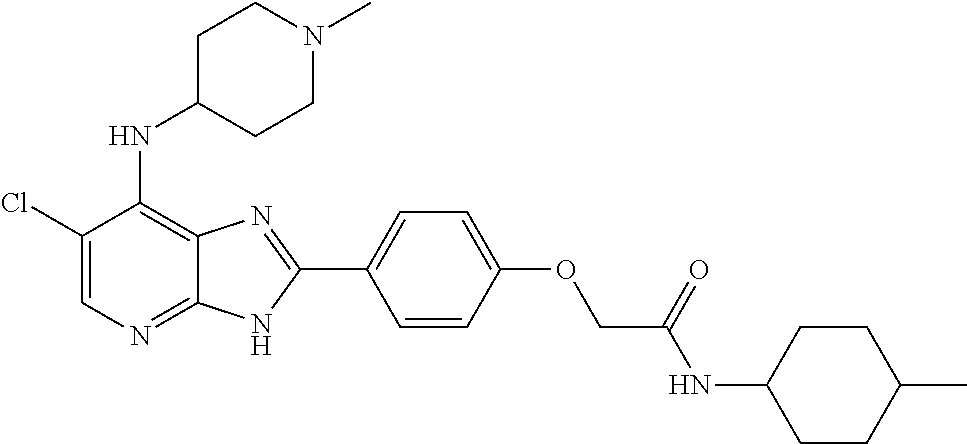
C1(Cl)=CN=C2C(=C1NC1CCN(C)CC1)N=C(C1=CC=C(OCC(NC3CCC(C)CC3)=O)C=C1)N2
